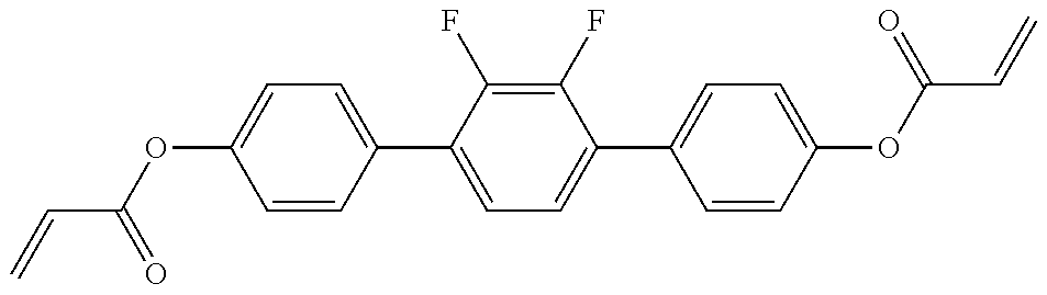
C(=C)C(=O)OC1=CC=C(C2=CC=C(C3=CC=C(OC(C=C)=O)C=C3)C(F)=C2F)C=C1
